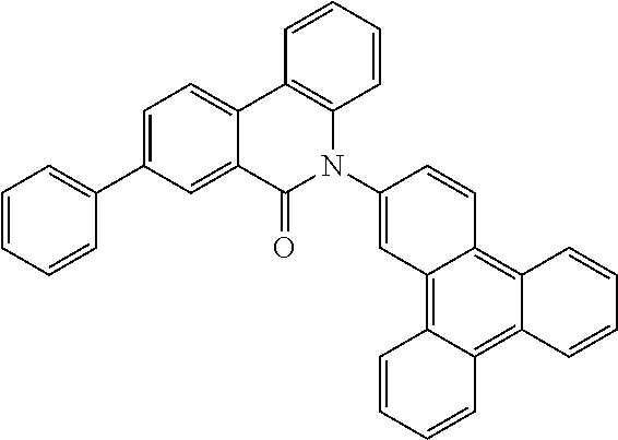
C1=C(C2=CC=CC=C2)C=C2C(=C1)C1=C(N(C3=CC4=C5C(=C6C(=C4C=C3)C=CC=C6)C=CC=C5)C2=O)C=CC=C1
